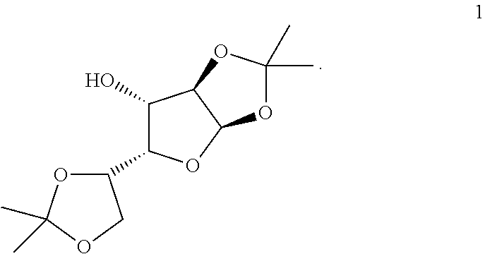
C1(O)C(C2OC(C)(C)OC2)OC2C1OC(C)(C)O2
